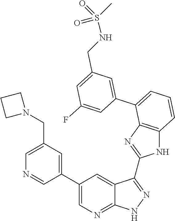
C1=C(CN2CCC2)C=C(C2=CN=C3C(=C2)C(C2=NC4=C(N2)C=CC=C4C2=CC(CNS(=O)(C)=O)=CC(F)=C2)=NN3)C=N1
